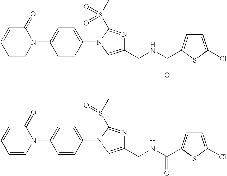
C1=C(N2C(=O)C=CC=C2)C=CC(N2C(S(C)(=O)=O)=NC(CNC(=O)C3=CC=C(Cl)S3)=C2)=C1.C1=C(N2C(=O)C=CC=C2)C=CC(N2C(S(C)=O)=NC(CNC(=O)C3=CC=C(Cl)S3)=C2)=C1
